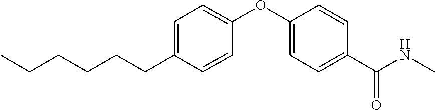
C1=C(CCCCCC)C=CC(OC2=CC=C(C(NC)=O)C=C2)=C1
